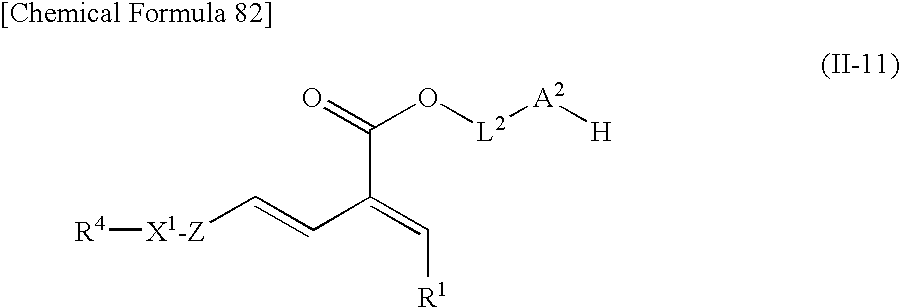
[X1-Z](C=CC(=C[R1])C(=O)O[L2][A2][H])[R4]
